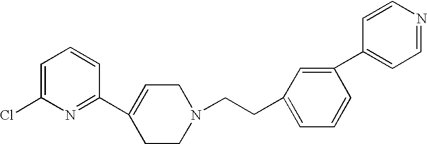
C1=C(Cl)N=C(C2=CCN(CCC3=CC=CC(C4=CC=NC=C4)=C3)CC2)C=C1
